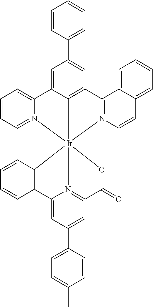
C12=CC(C3=CC=C(C)C=C3)=CC3=N1[Ir]14(OC3=O)(C3=C2C=CC=C3)C2=C(C=C(C3=CC=CC=C3)C=C2C2=CC=CC=N12)C1=N4C=CC2=CC=CC=C12
